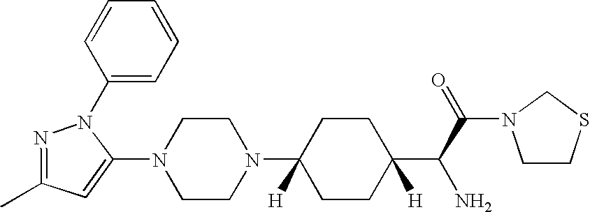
C1CN(C2([H])CCC(C(C(N3CCSC3)=O)N)([H])CC2)CCN1C1=CC(C)=NN1C1=CC=CC=C1
